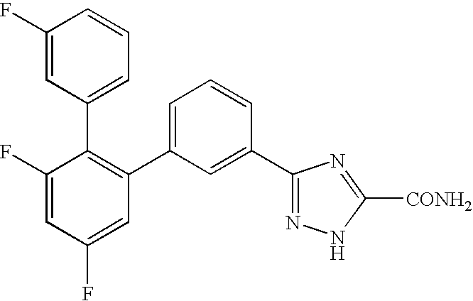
C1(F)=CC(F)=CC(C2=CC=CC(C3=NNC([CONH2])=N3)=C2)=C1C1=CC=CC(F)=C1
